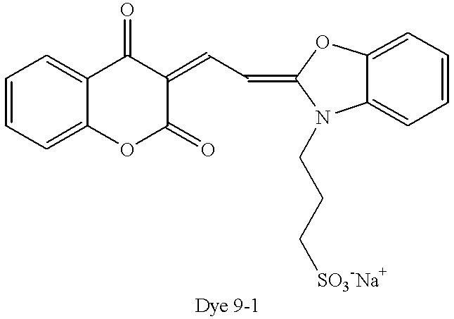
C1=CC=C2C(=C1)OC(=O)C(=CC=C1N(CCC[SO3-Na+])C3=CC=CC=C3O1)C2=O
